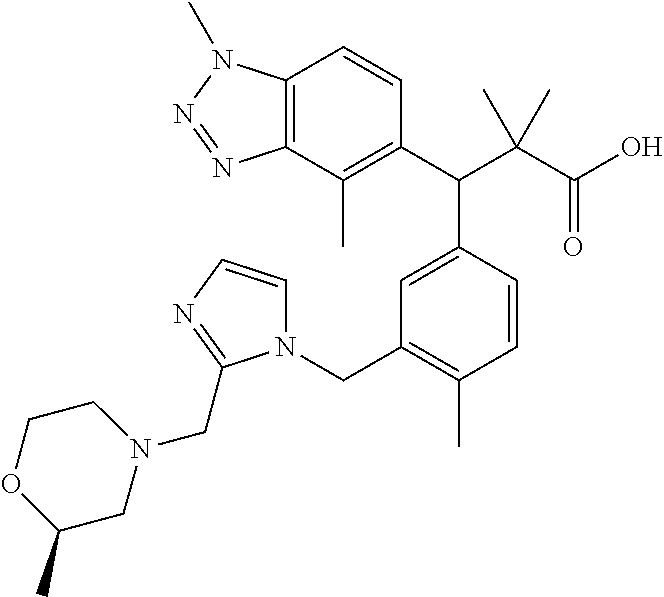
C1(C(C(C(O)=O)(C)C)C2=CC(CN3C=CN=C3CN3CCOC(C)C3)=C(C)C=C2)=C(C)C2=C(C=C1)N(C)N=N2
